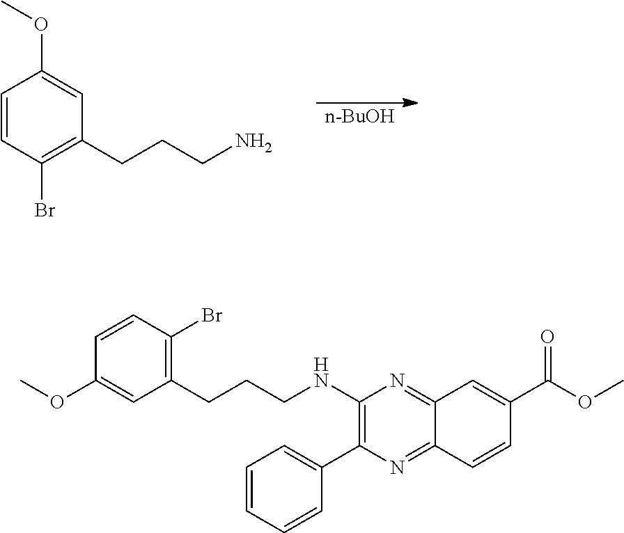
C1=CC(Br)=C(CCCN)C=C1OC.[n-BuOH].C1=CC(OC)=CC(CCCNC2=C(C3=CC=CC=C3)N=C3C(=N2)C=C(C(OC)=O)C=C3)=C1Br
